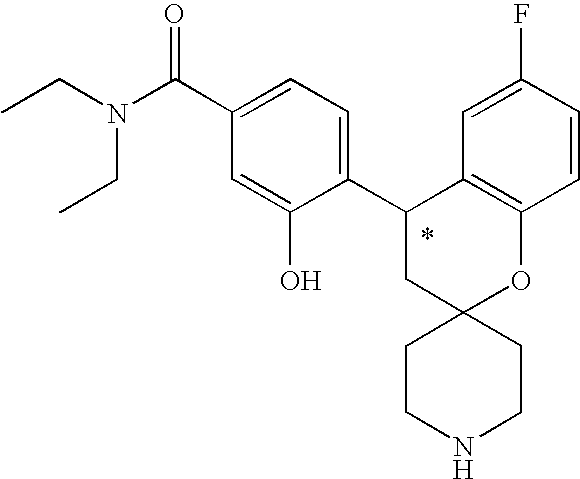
CCN(C(C1=CC=C(C2CC3(OC4=C2C=C(F)C=C4)CCNCC3)C(O)=C1)=O)CC
